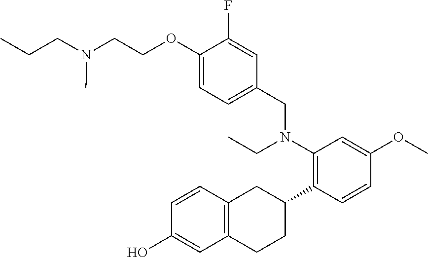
C1(O)=CC2=C(C=C1)CC(C1=C(N(CC3=CC=C(OCCN(CCC)C)C(F)=C3)CC)C=C(OC)C=C1)CC2
